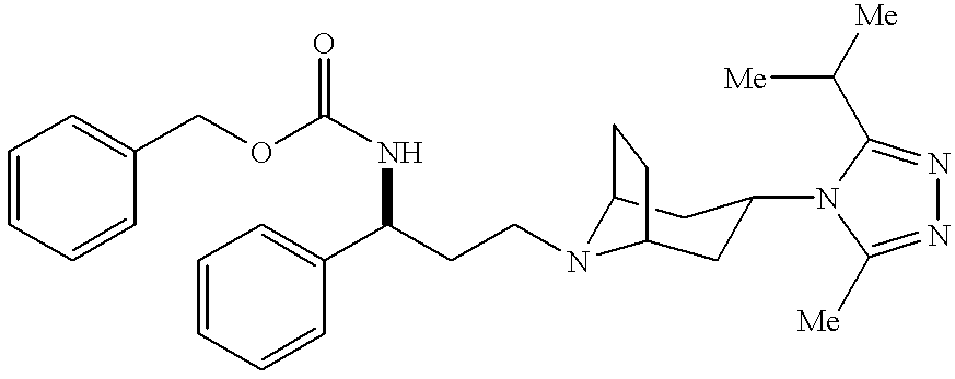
C1=CC=CC(COC(NC(CCN2C3CC(N4C([Me])=NN=C4C([Me])[Me])CC2CC3)C2=CC=CC=C2)=O)=C1
